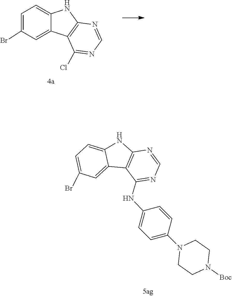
C1(Br)=CC=C2NC3=C(C2=C1)C(Cl)=NC=N3.C12=C(NC3=CC=C(Br)C=C13)N=CN=C2NC1=CC=C(N2CCN([Boc])CC2)C=C1
